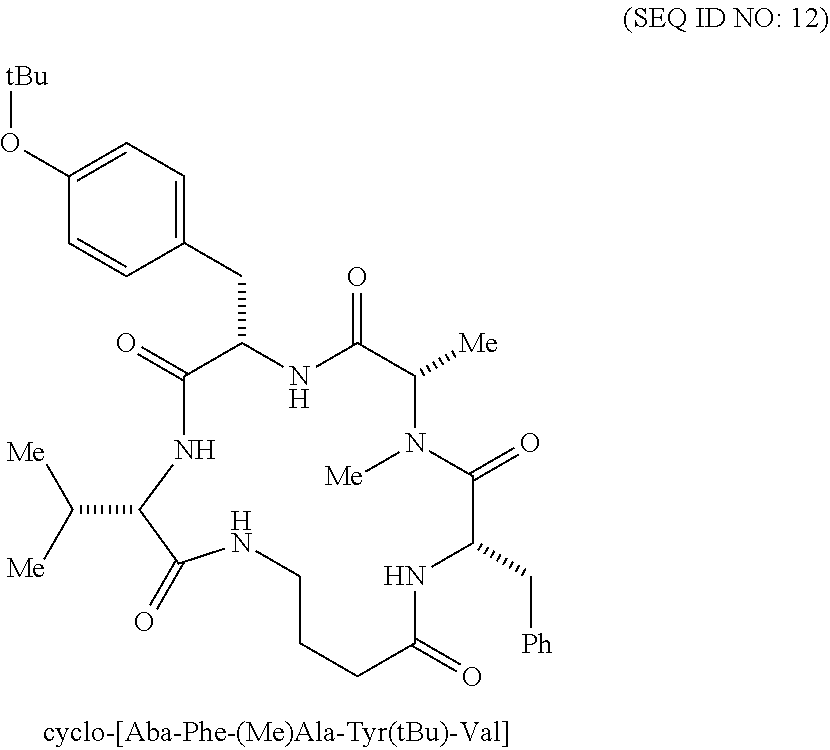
C1CCC(=O)NC(C[Ph])C(=O)N([Me])C([Me])C(=O)NC(CC2=CC=C(O[tBu])C=C2)C(=O)NC(C([Me])[Me])C(=O)N1
